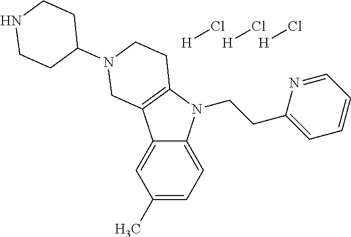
C12=CC(C)=CC=C1N(CCC1=CC=CC=N1)C1=C2CN(C2CCNCC2)CC1.[H]Cl.[H]Cl.[H]Cl
